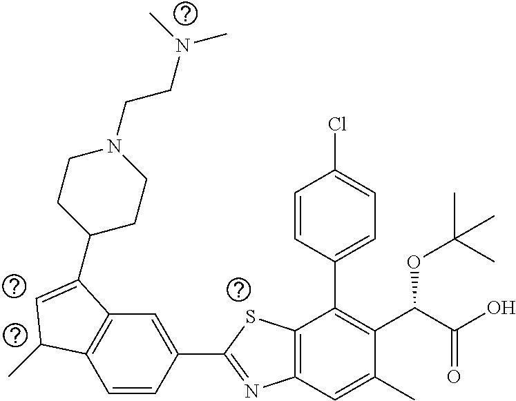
C1=CC(C2=NC3=C(S2)C(C2=CC=C(Cl)C=C2)=C(C(C(O)=O)OC(C)(C)C)C(C)=C3)=CC2=C1C(C)C=C2C1CCN(CCN(C)C)CC1
